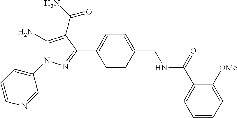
C1=CC(CNC(C2=CC=CC=C2[OMe])=O)=CC=C1C1=NN(C2=CC=CN=C2)C(N)=C1C(N)=O
